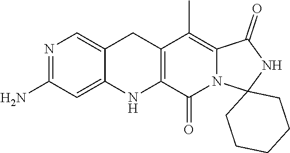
N1=C(N)C=C2C(=C1)CC1=C(N2)C(=O)N2C(=C1C)C(=O)NC21CCCCC1
